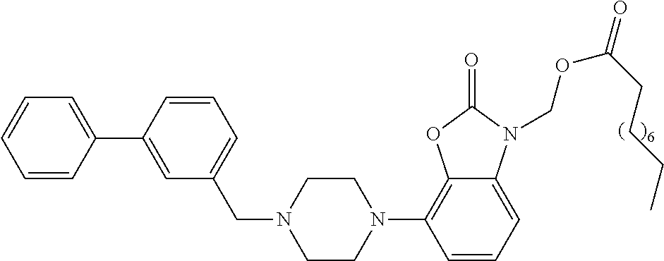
C12=CC=CC(N3CCN(CC4=CC=CC(C5=CC=CC=C5)=C4)CC3)=C1OC(=O)N2COC(=O)CCCC
